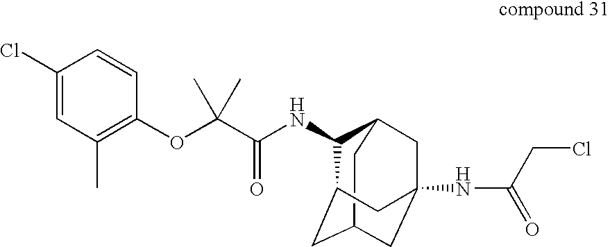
C1(NC(C(OC2=C(C)C=C(Cl)C=C2)(C)C)=O)C2CC3(NC(=O)CCl)CC(CC1C3)C2
